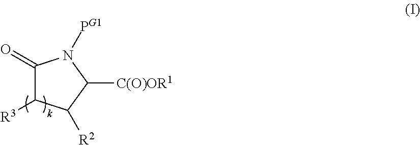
C1(=O)C([R3])C([R2])C([C(O)OR1])N1[PG1]
